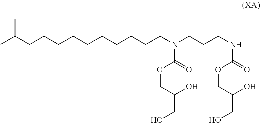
CC(C)CCCCCCCCCCN(CCCNC(=O)OCC(CO)O)C(=O)OCC(CO)O
